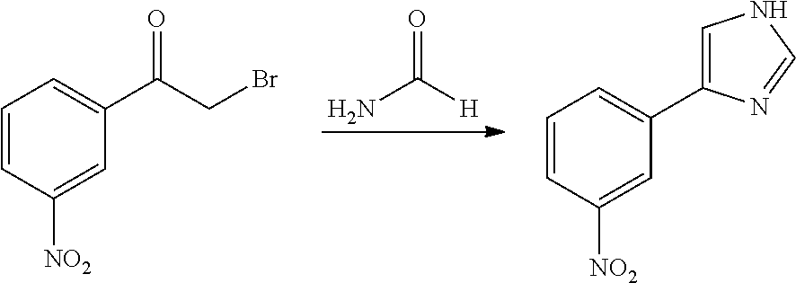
C1=CC([NO2])=CC(C2=CNC=N2)=C1.C1=CC([NO2])=CC(C(CBr)=O)=C1.NC([H])=O
